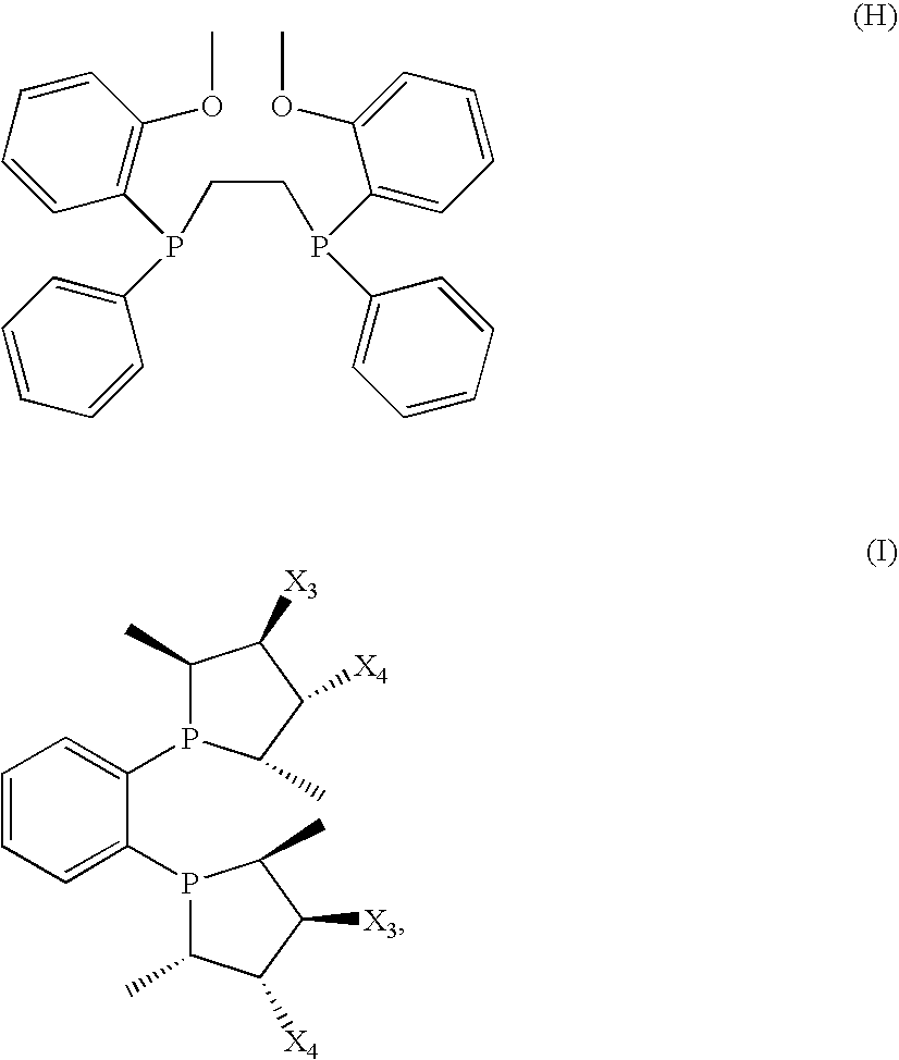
C1=CC=CC(P(CCP(C2=CC=CC=C2OC)C2=CC=CC=C2)C2=CC=CC=C2)=C1OC.C1=CC=C(P2C(C)C([X4])C([X3])C2C)C(P2C(C)C([X3])C([X4])C2C)=C1
